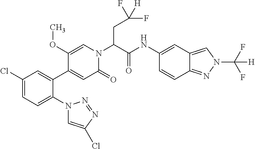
C1(Cl)=CC=C(N2C=C(Cl)N=N2)C(C2=CC(=O)N(C(C(NC3=CC4=CN(C(F)(F)[H])N=C4C=C3)=O)CC(F)([H])F)C=C2OC)=C1
